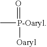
C[P-Oaryl](=O)[Oaryl]
